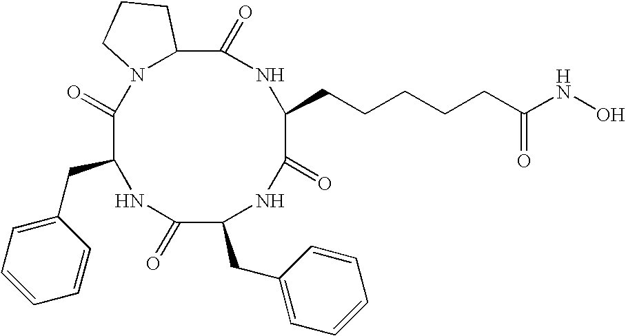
C1(=O)C(CC2=CC=CC=C2)NC(=O)C(CCCCCC(NO)=O)NC(=O)C2N(C(=O)C(CC3=CC=CC=C3)N1)CCC2
